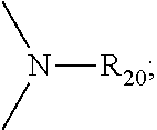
N([R20])(C)C
